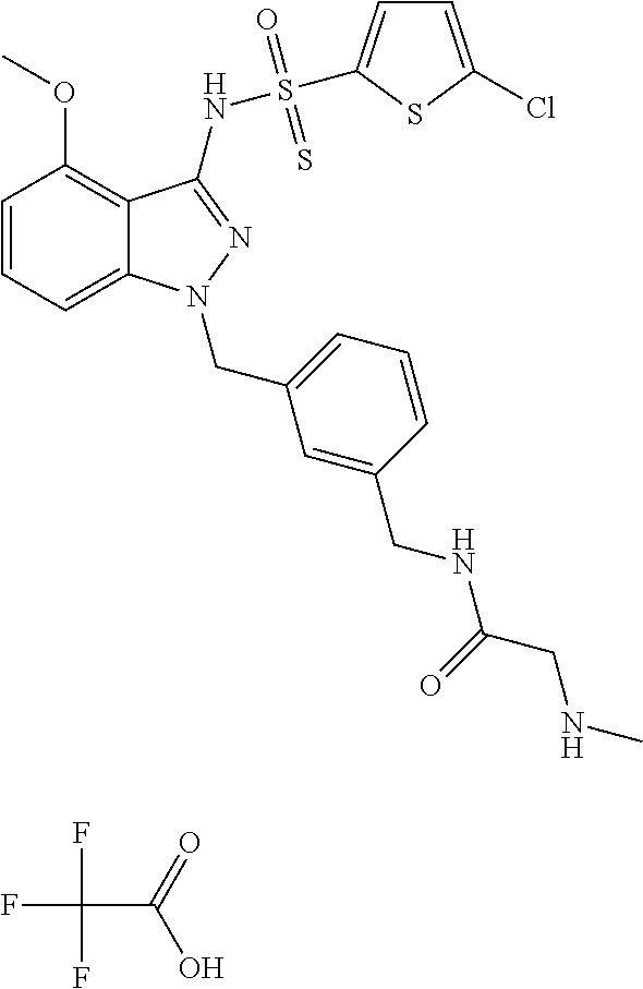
FC(F)(F)C(=O)O.C1=CC=C2C(=C1OC)C(NS(=O)(=S)C1=CC=C(Cl)S1)=NN2CC1=CC=CC(CNC(=O)CNC)=C1
